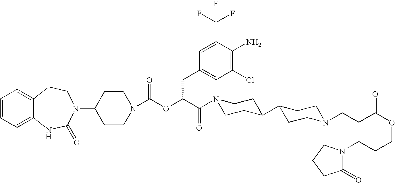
C1=CC=C2C(=C1)CCN(C1CCN(C(OC(C(N3CCC(C4CCN(CCC(OCCCN5C(=O)CCC5)=O)CC4)CC3)=O)CC3=CC(Cl)=C(N)C(C(F)(F)F)=C3)=O)CC1)C(=O)N2
